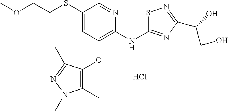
O(CCSC1=CC(OC2=C(C)N(C)N=C2C)=C(NC2=NC(C(CO)O)=NS2)N=C1)C.Cl
